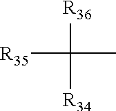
[R35]C(C)([R36])[R34]
